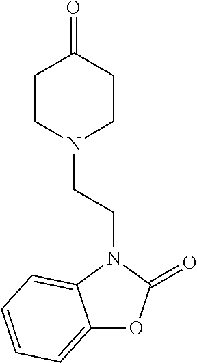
C12=CC=CC=C1N(CCN1CCC(=O)CC1)C(=O)O2
